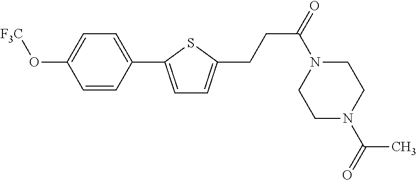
C1=CC(C2=CC=C(CCC(=O)N3CCN(C(=O)C)CC3)S2)=CC=C1O[F3C]
